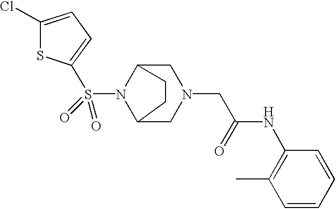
N1(S(=O)(=O)C2=CC=C(Cl)S2)C2CN(CC(=O)NC3=C(C)C=CC=C3)CC1CC2
